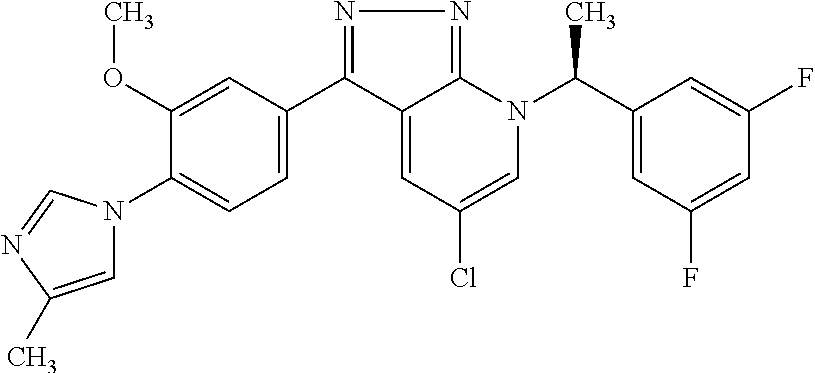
N1=C(C2=CC=C(N3C=C(C)N=C3)C(OC)=C2)C2=CC(Cl)=CN(C(C3=CC(F)=CC(F)=C3)C)C2=N1
